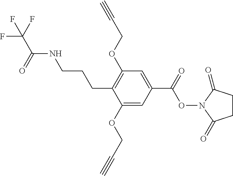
C1(OCC#C)=CC(C(=O)ON2C(=O)CCC2=O)=CC(OCC#C)=C1CCCNC(C(F)(F)F)=O
